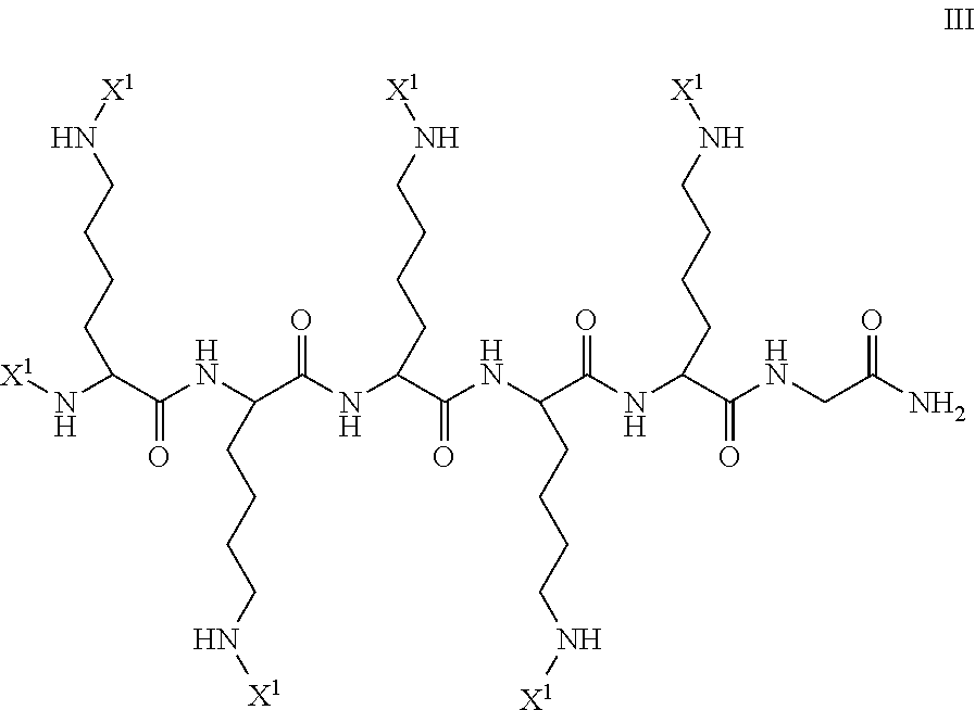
[X1]NC(C(NC(C(NC(C(NC(C(NC(C(NCC(N)=O)=O)CCCCN[X1])=O)CCCCN[X1])=O)CCCCN[X1])=O)CCCCN[X1])=O)CCCCN[X1]
